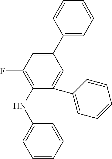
C1(NC2=CC=CC=C2)=C(F)C=C(C2=CC=CC=C2)C=C1C1=CC=CC=C1
